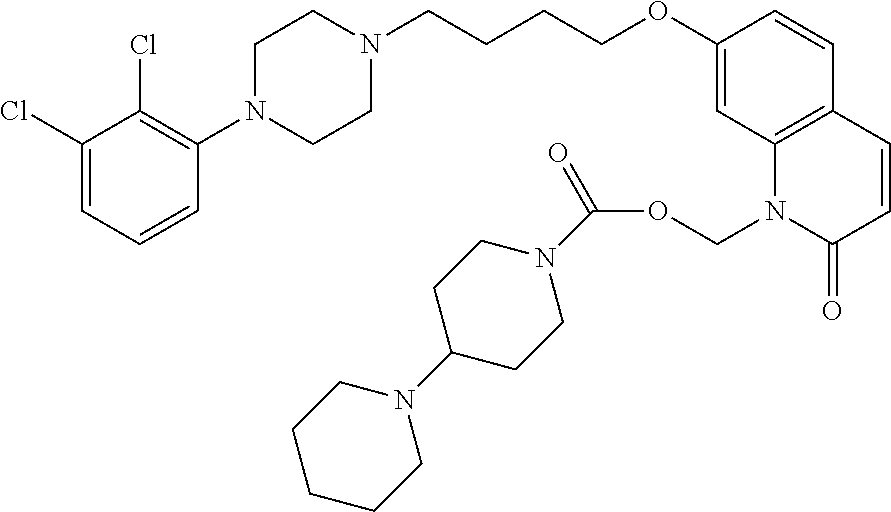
C1(Cl)=CC=CC(N2CCN(CCCCOC3=CC4=C(C=C3)C=CC(=O)N4COC(N3CCC(N4CCCCC4)CC3)=O)CC2)=C1Cl
